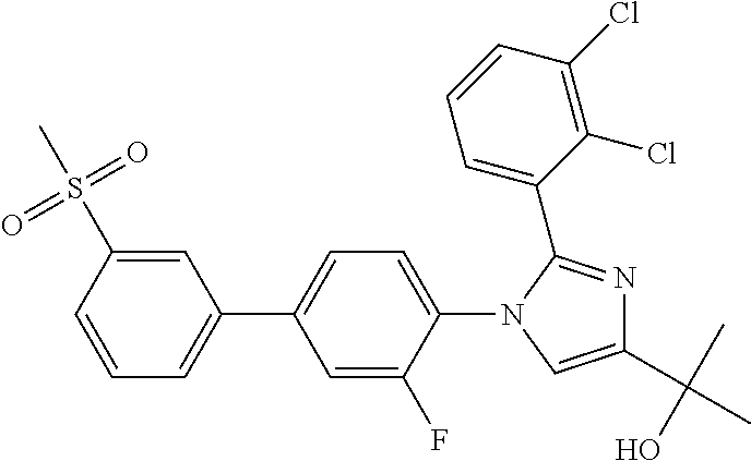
C1=CC(S(=O)(=O)C)=CC(C2=CC=C(N3C=C(C(C)(O)C)N=C3C3=CC=CC(Cl)=C3Cl)C(F)=C2)=C1
